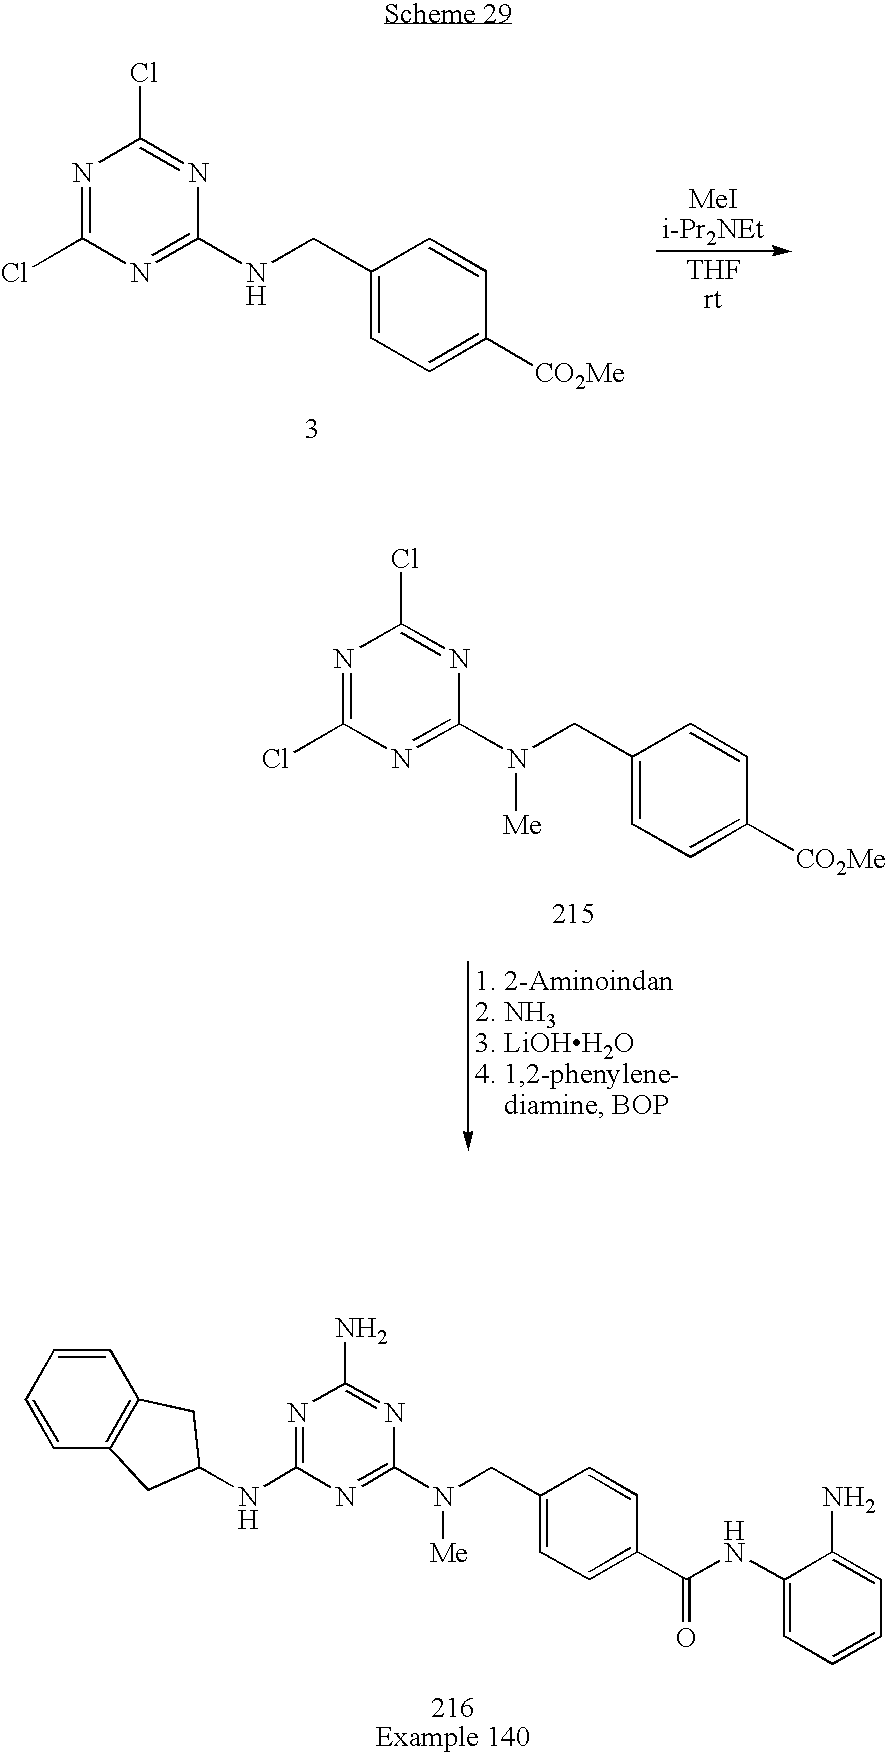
N1=C(Cl)N=C(NCC2=CC=C([CO2Me])C=C2)N=C1Cl.N1=C(Cl)N=C(N(CC2=CC=C([CO2Me])C=C2)[Me])N=C1Cl.N1=C(NC2CC3=C(C=CC=C3)C2)N=C(N(CC2=CC=C(C(=O)NC3=CC=CC=C3N)C=C2)[Me])N=C1N
